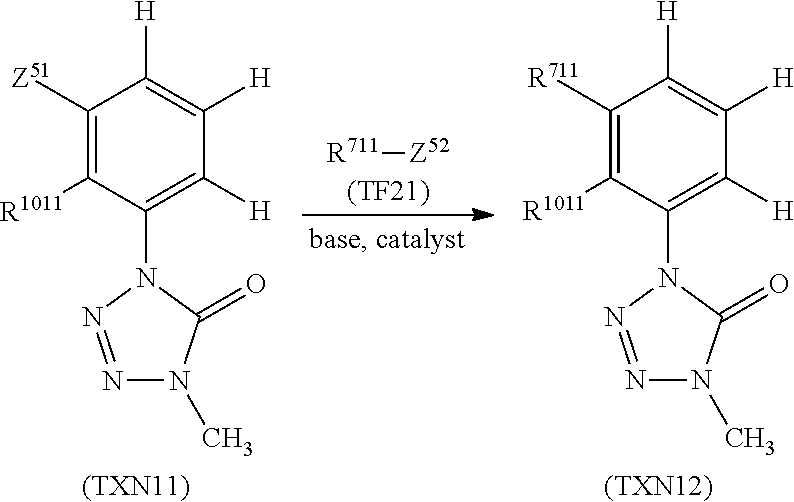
C1([Z51])=C([R1011])C(N2C(=O)N(C)N=N2)=C([H])C([H])=C1[H].[(TXN11)].[(TF21)].[Z52][R711].C1([R711])=C([R1011])C(N2C(=O)N(C)N=N2)=C([H])C([H])=C1[H].[(TXN12)]
